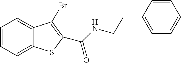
C1=CC=C2C(=C1)C(Br)=C(C(NCCC1=CC=CC=C1)=O)S2
